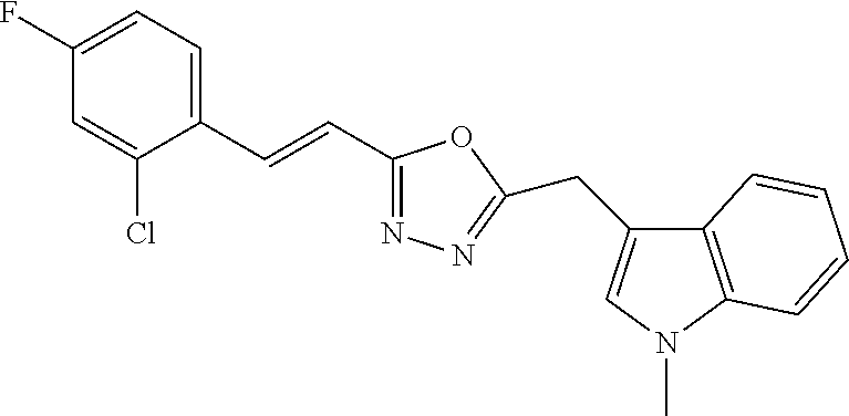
C1(F)=CC=C(C=CC2=NN=C(CC3=CN(C)C4=C3C=CC=C4)O2)C(Cl)=C1
